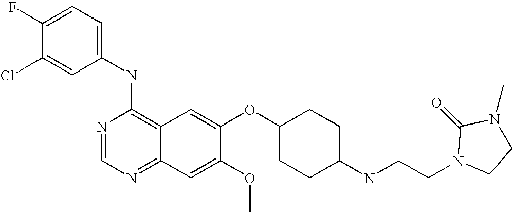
C1=C(Cl)C(F)=CC=C1NC1=C2C(=NC=N1)C=C(OC)C(OC1CCC(NCCN3C(=O)N(C)CC3)CC1)=C2
